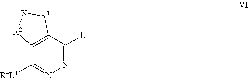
C12=C(C([L1])=NN=C1[R4L1])[R1][X][R2]2
